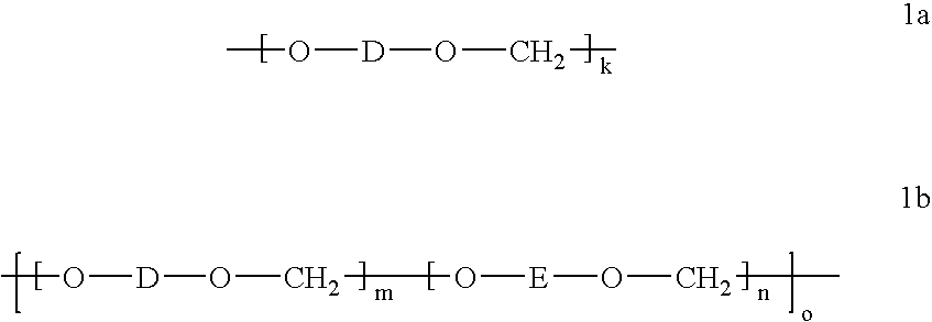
CO[D]OCC.CO[D]OCO[E]OCC
